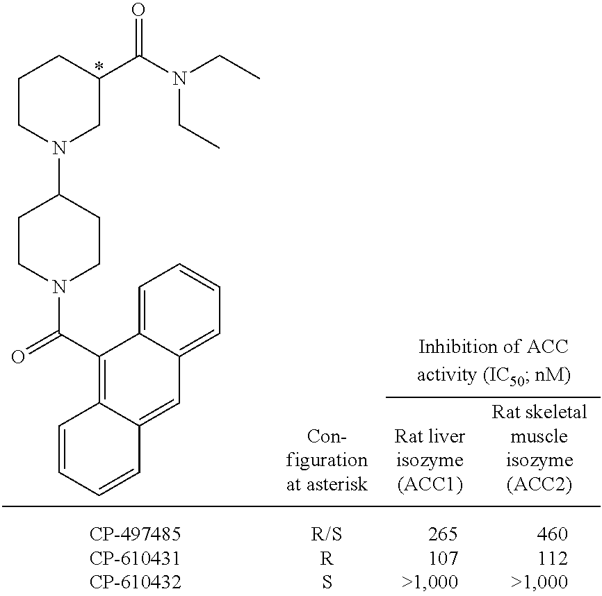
C1=C2C(=CC=C1)C=C1C(=C2C(=O)N2CCC(N3CC(C(N(CC)CC)=O)CCC3)CC2)C=CC=C1
